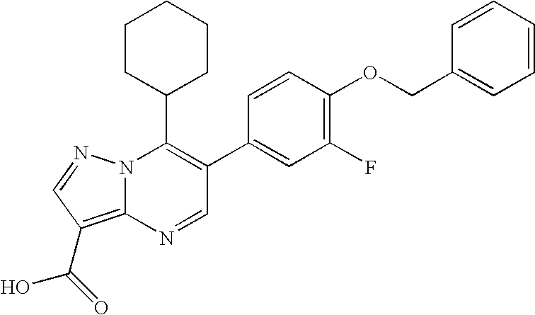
C1=C(C2=C(C3CCCCC3)N3C(=C(C(O)=O)C=N3)N=C2)C=CC(OCC2=CC=CC=C2)=C1F
